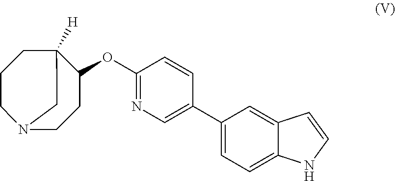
C1(OC2CCN3CCCC2([H])C3)=NC=C(C2=CC=C3C(=C2)C=CN3)C=C1
